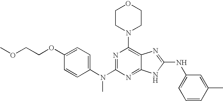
C1CN(C2=C3C(=NC(N(C4=CC=C(OCCOC)C=C4)C)=N2)NC(NC2=CC=CC(C)=C2)=N3)CCO1
